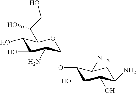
C1(O)C(N)CC(N)C(OC2C(N)C(O)C(O)C(C(O)CO)O2)C1O
